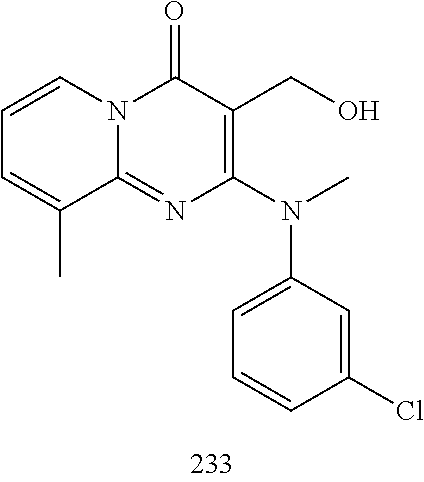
C1=CC=C(C)C2=NC(N(C3=CC=CC(Cl)=C3)C)=C(CO)C(=O)N12
